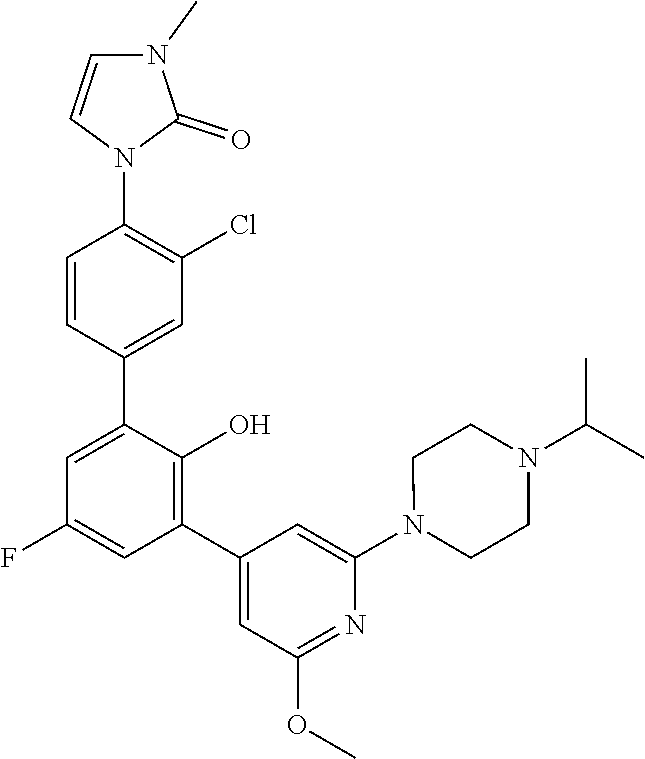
C1=CN(C2=C(Cl)C=C(C3=CC(F)=CC(C4=CC(OC)=NC(N5CCN(C(C)C)CC5)=C4)=C3O)C=C2)C(=O)N1C
